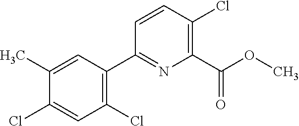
C1(Cl)=C(C2=NC(C(OC)=O)=C(Cl)C=C2)C=C(C)C(Cl)=C1
